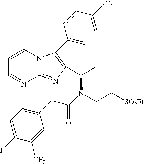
N12C(=NC(C(C)N(CC[SO2Et])C(CC3=CC=C(F)C([CF3])=C3)=O)=C1C1=CC=C([CN])C=C1)N=CC=C2
